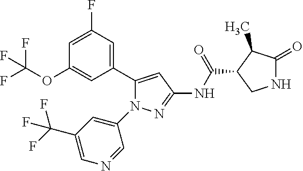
N1C(=O)C(C)C(C(NC2=NN(C3=CC(C(F)(F)F)=CN=C3)C(C3=CC(F)=CC(OC(F)(F)F)=C3)=C2)=O)C1
